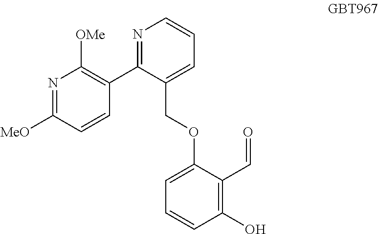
C1=C(OCC2=CC=CN=C2C2=C([OMe])N=C([MeO])C=C2)C(C=O)=C(O)C=C1
